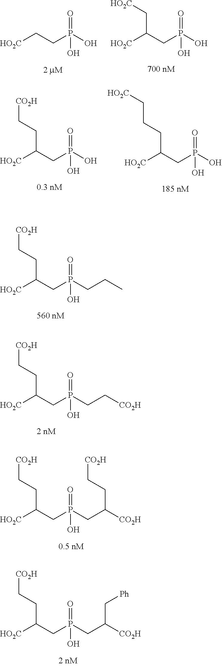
[HO2C]C(CP(CCC)(=O)O)CC[CO2H].[HO2C]C(CP(CC[CO2H])(=O)O)CC[CO2H].[HO2C]C(CP(CC([CO2H])CC[CO2H])(=O)O)CC[CO2H].[HO2C]C(CP(CC([CO2H])C[Ph])(=O)O)CC[CO2H].[HO2C]C(CP(O)(=O)O)CC[CO2H].[HO2C]C(CP(O)(=O)O)CCC[HO2C].[HO2C]CCP(O)(=O)O.[HO2C]C(CP(O)(=O)O)C[HO2C]
